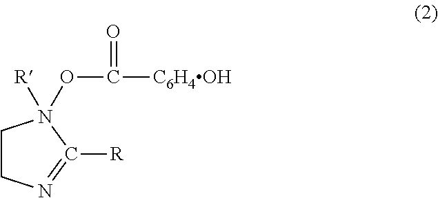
C1CN=C([R])N1(OC([C6H4OH])=O)[R]
